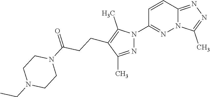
C12=NN=C(C)N1N=C(N1N=C(C)C(CCC(N3CCN(CC)CC3)=O)=C1C)C=C2
